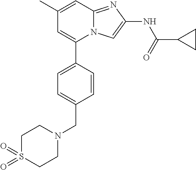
C1=CC(C2=CC(C)=CC3=NC(NC(=O)C4CC4)=CN23)=CC=C1CN1CCS(=O)(=O)CC1
